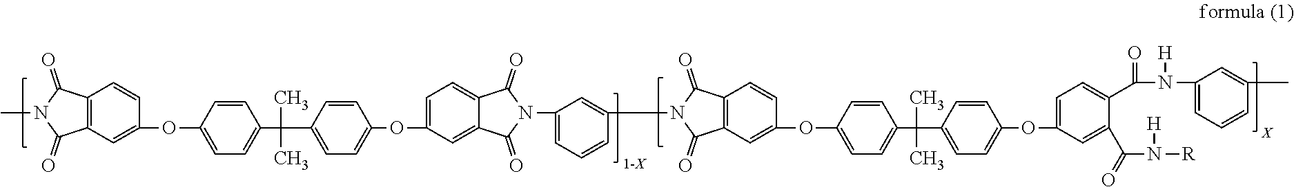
C12=C(C=C(OC3=CC=C(C(C4=CC=C(OC5=CC=C6C(=C5)C(=O)N(C5=CC=CC(N7C(=O)C8=C(C=C(OC9=CC=C(C(C%10=CC=C(OC%11=CC=C(C(=O)N([H])C%12=CC=CC(C)=C%12)C(C(N([H])[R])=O)=C%11)C=C%10)(C)C)C=C9)C=C8)C7=O)=C5)C6=O)C=C4)(C)C)C=C3)C=C1)C(=O)N(C)C2=O
